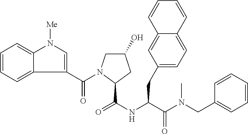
C1=CC=C2C(C(=O)N3CC(O)CC3C(NC(C(N(C)CC3=CC=CC=C3)=O)CC3=CC=C4C(=C3)C=CC=C4)=O)=CN([Me])C2=C1
